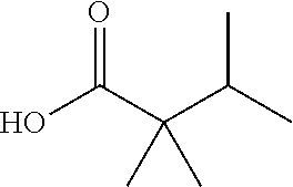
OC(C(C(C)C)(C)C)=O
